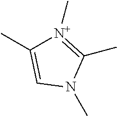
N1(C)C(C)=[N+](C)C(C)=C1
